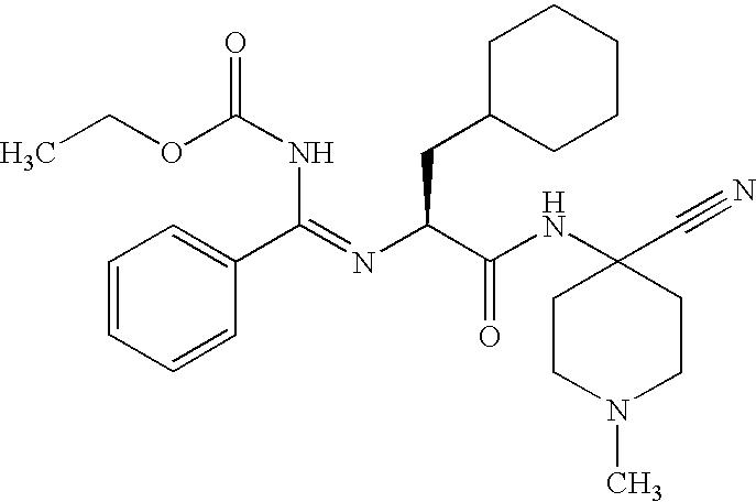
C1=CC=CC(C(=NC(C(NC2(C#N)CCN(C)CC2)=O)CC2CCCCC2)NC(OCC)=O)=C1
